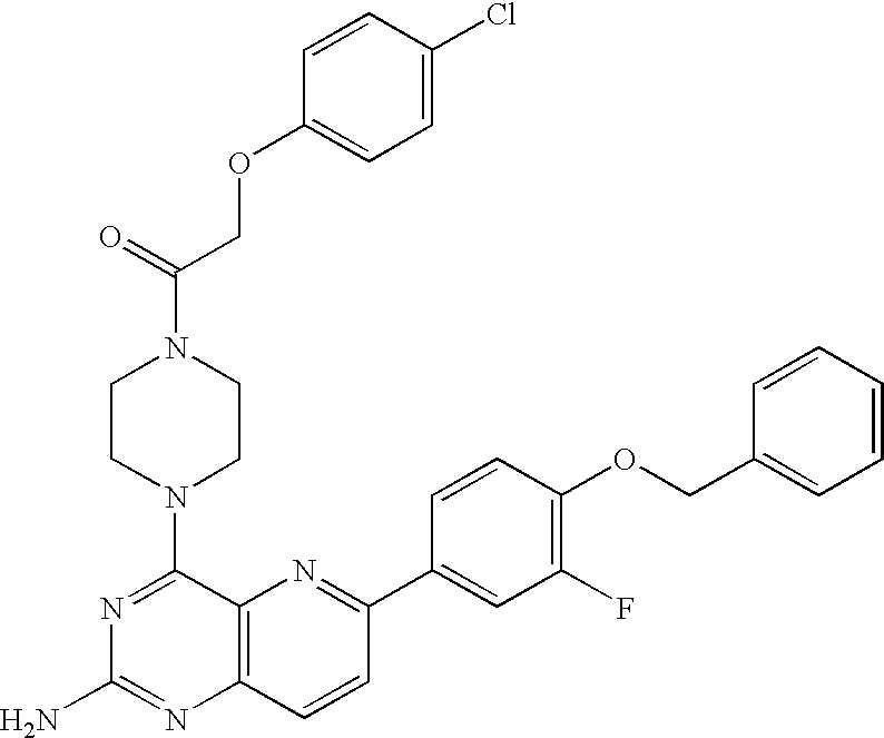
N1=C(N2CCN(C(COC3=CC=C(Cl)C=C3)=O)CC2)C2=C(N=C1N)C=CC(C1=CC(F)=C(OCC3=CC=CC=C3)C=C1)=N2
